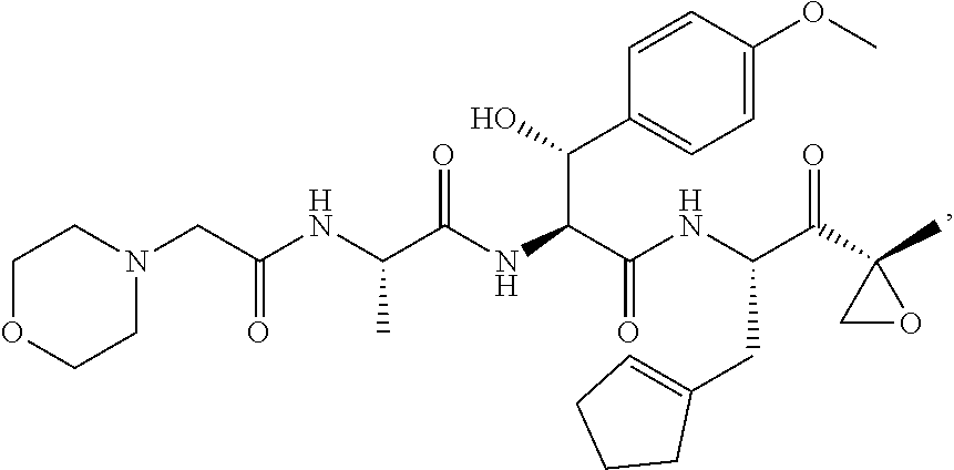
C1OCCN(CC(NC(C(NC(C(NC(CC2=CCCC2)C(C2(C)CO2)=O)=O)C(C2=CC=C(OC)C=C2)O)=O)C)=O)C1
